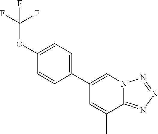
C1=C(OC(F)(F)F)C=CC(C2=CN3C(=NN=N3)C(C)=C2)=C1
